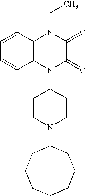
C1=CC2=C(C=C1)N(C1CCN(C3CCCCCCC3)CC1)C(=O)C(=O)N2CC
